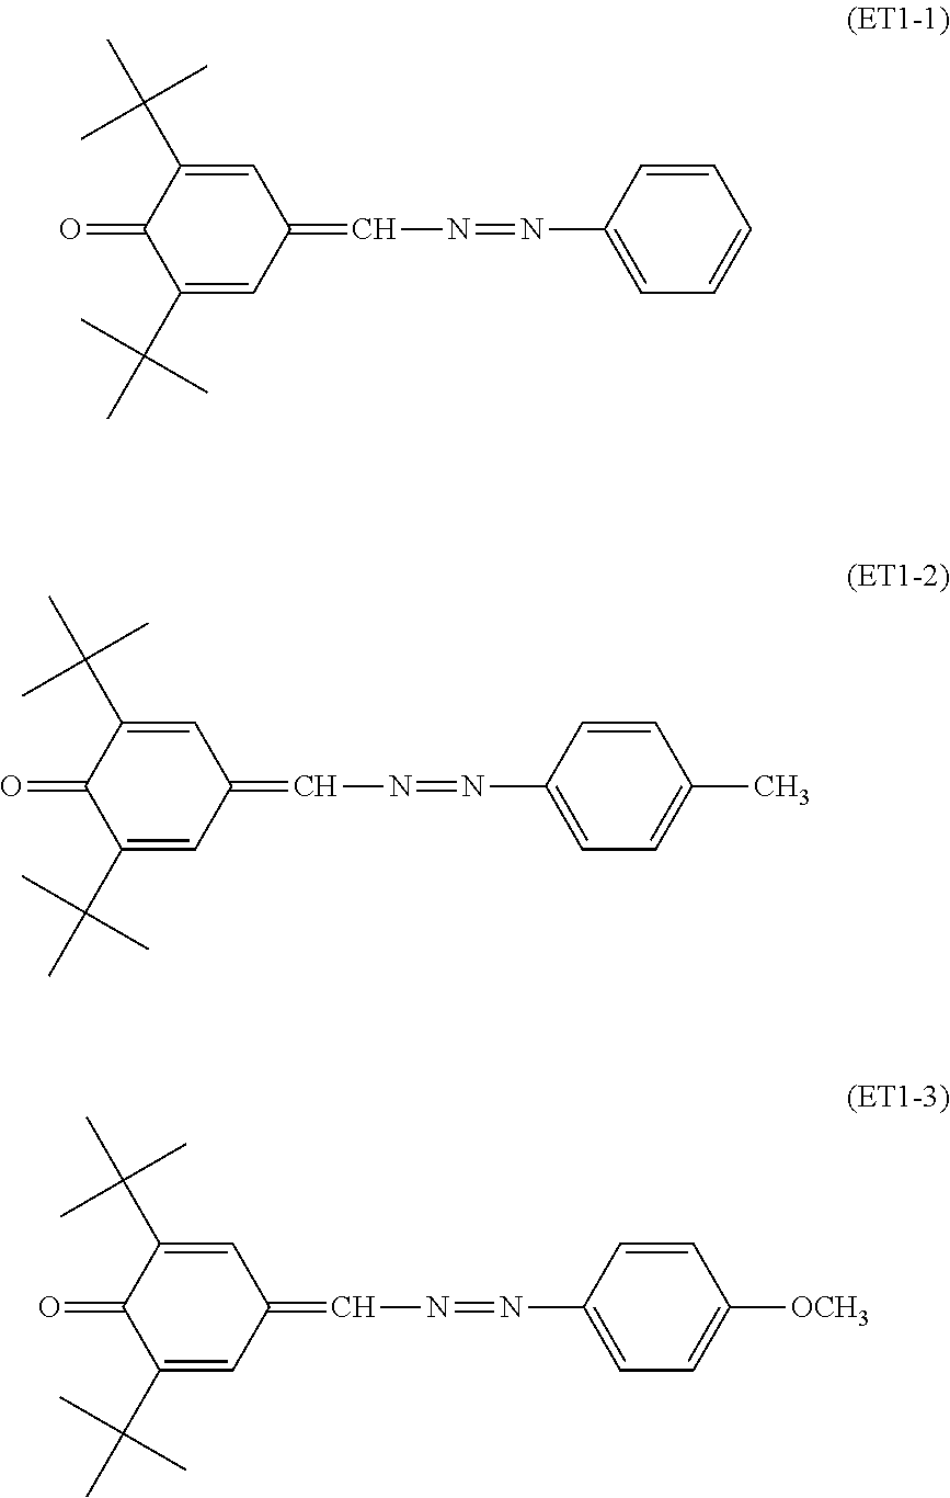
C1(C(C)(C)C)=CC(=CN=NC2=CC=CC=C2)C=C(C(C)(C)C)C1=O.C1(C(C)(C)C)=CC(=CN=NC2=CC=C(C)C=C2)C=C(C(C)(C)C)C1=O.C1(C(C)(C)C)=CC(=CN=NC2=CC=C([OCH3])C=C2)C=C(C(C)(C)C)C1=O
